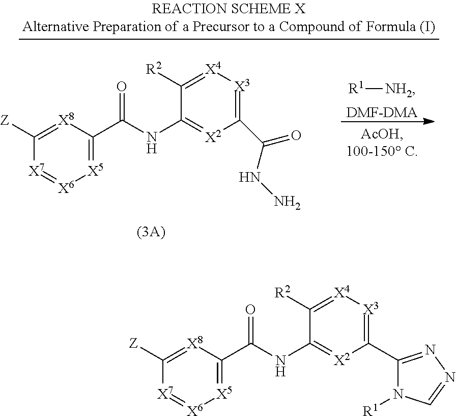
C1([R2])=[X4][X3]=C(C2=NN=CN2[R1])[X2]=C1NC(C1=[X5][X6]=[X7]C([Z])=[X8]1)=O.C1([R2])=[X4][X3]=C(C(NN)=O)[X2]=C1NC(C1=[X5][X6]=[X7]C([Z])=[X8]1)=O.[R1][NH2].[DMF-DMA]
